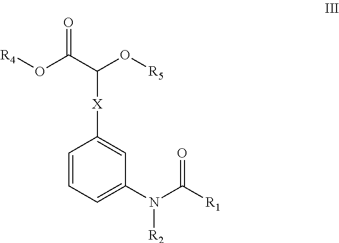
[R4]OC(C(O[R5])[X]C1=CC(N(C([R1])=O)[R2])=CC=C1)=O
